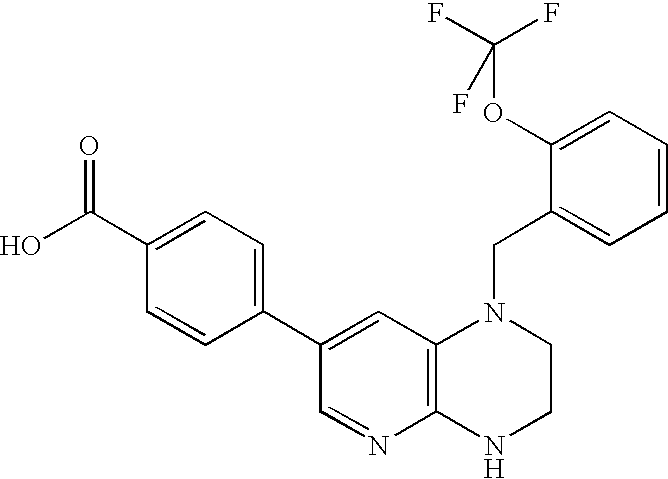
C1(C2=CC=C(C(O)=O)C=C2)=CC2=C(N=C1)NCCN2CC1=CC=CC=C1OC(F)(F)F
